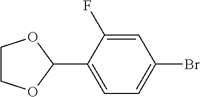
C1COC(C2=CC=C(Br)C=C2F)O1
